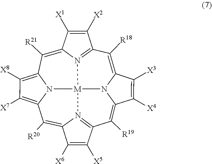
C1([R18])=C2N3C(=C([R19])C4=N5C(=C([R20])C6=C([X7])C([X8])=C7N6[M]35N3=C1C([X2])=C([X1])C3=C7[R21])C([X6])=C4[X5])C([X4])=C2[X3]
